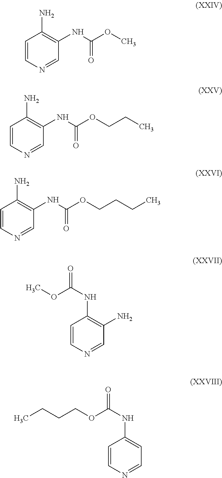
C1=CN=CC(NC(OC)=O)=C1N.C1=CN=CC(NC(OCCC)=O)=C1N.C1=CN=CC(NC(OCCCC)=O)=C1N.C1=CN=CC(N)=C1NC(OC)=O.C1=CN=CC=C1NC(OCCCC)=O
